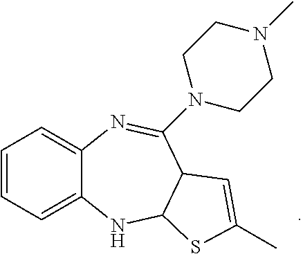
C1=CC=C2C(=C1)N=C(N1CCN(C)CC1)C1C(N2)SC(C)=C1
